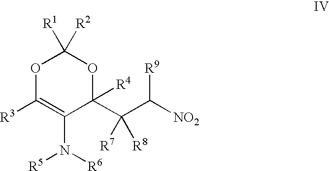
O1C([R3])=C(N([R6])[R5])C(C(C([NO2])[R9])([R7])[R8])([R4])OC1([R1])[R2]
